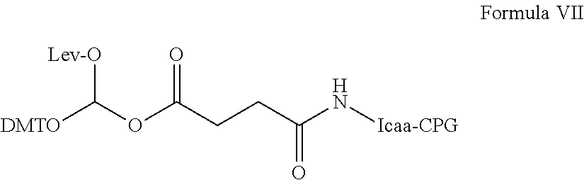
[DMTO]C(OC(CCC(N[Icaa-CPG])=O)=O)[Lev-O]
